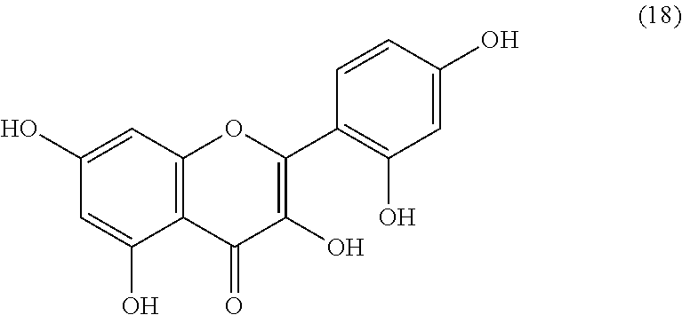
C12=C(C=C(O)C=C1O)OC(C1=C(O)C=C(O)C=C1)=C(O)C2=O
